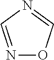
N1=CN=CO1
